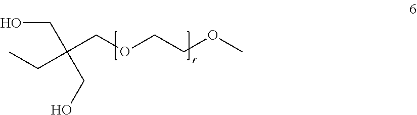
C(C(COCCOC)(CC)CO)O
